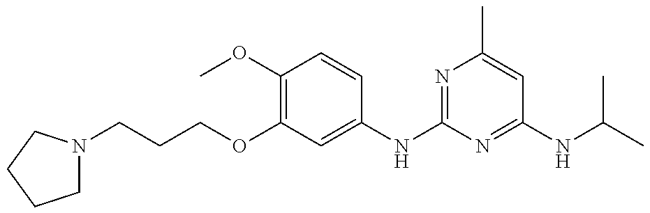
C1N(CCCOC2=C(OC)C=CC(NC3=NC(C)=CC(NC(C)C)=N3)=C2)CCC1
